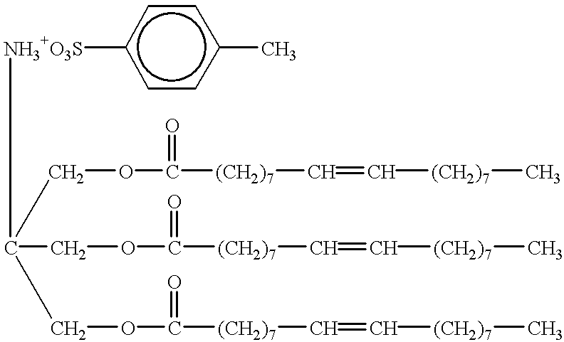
C(COC([(CH2)7]C=C[(CH2)7]C)=O)(COC([(CH2)7]C=C[(CH2)7]C)=O)(COC([(CH2)7]C=C[(CH2)7]C)=O)[NH3+O3S]c1ccc(C)cc1
